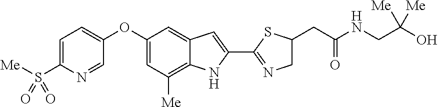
C1=C(S([Me])(=O)=O)N=CC(OC2=CC([Me])=C3C(=C2)C=C(C2=NCC(CC(NCC(O)([Me])[Me])=O)S2)N3)=C1
